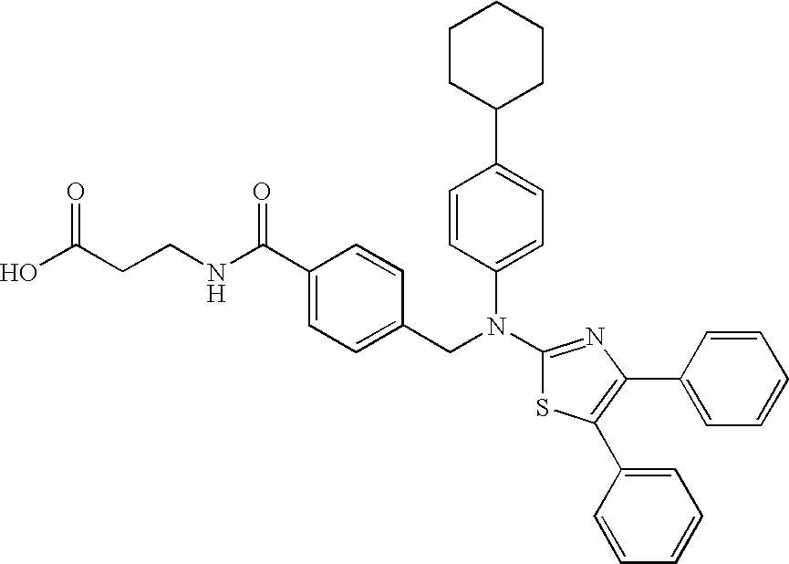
C1(C2=CC=C(N(C3=NC(C4=CC=CC=C4)=C(C4=CC=CC=C4)S3)CC3=CC=C(C(NCCC(O)=O)=O)C=C3)C=C2)CCCCC1
